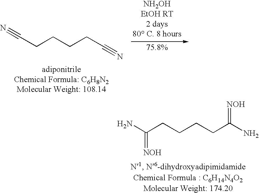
N#CCCCCC#N.C(=[NOH])(N)CCCCC(N)=[NOH]
